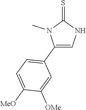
C1(C2=CC=C([MeO])C([OMe])=C2)=CNC(=S)N1C
